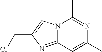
N12C(=NC(CCl)=C1)C=C(C)N=C2C
